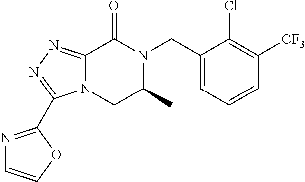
C12=NN=C(C3=NC=CO3)N1CC(C)N(CC1=CC=CC([CF3])=C1Cl)C2=O
